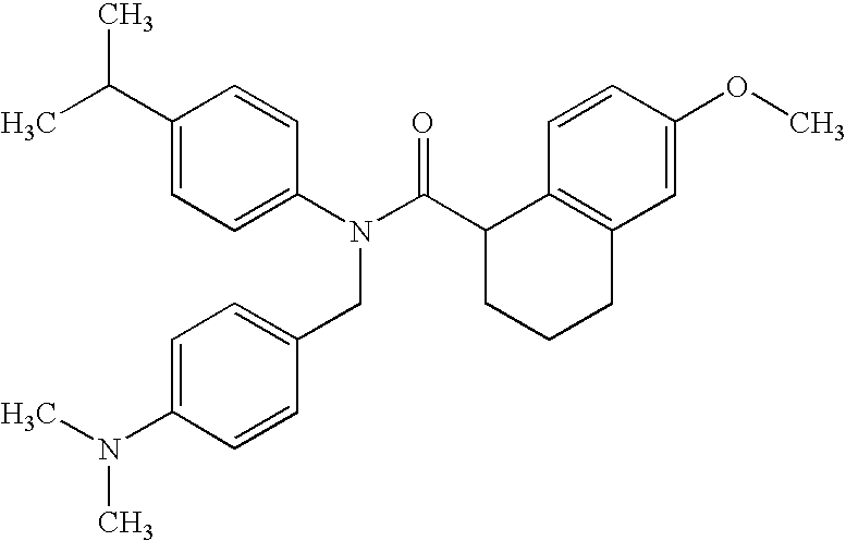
C1(C(C)C)=CC=C(N(C(C2CCCC3=C2C=CC(OC)=C3)=O)CC2=CC=C(N(C)C)C=C2)C=C1
